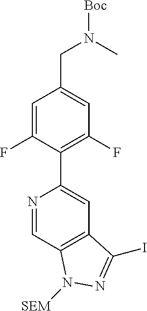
N1=CC2=C(C=C1C1=C(F)C=C(CN([Boc])C)C=C1F)C(I)=NN2[SEM]
